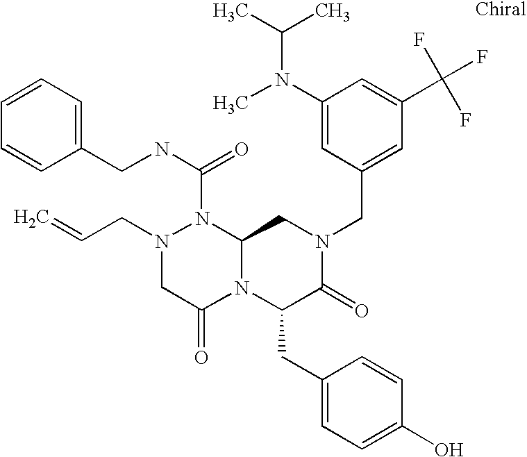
N1(C(NCC2=CC=CC=C2)=O)N(CC=C)CC(=O)N2C1CN(CC1=CC(C(F)(F)F)=CC(N(C)C(C)C)=C1)C(=O)C2CC1=CC=C(O)C=C1
